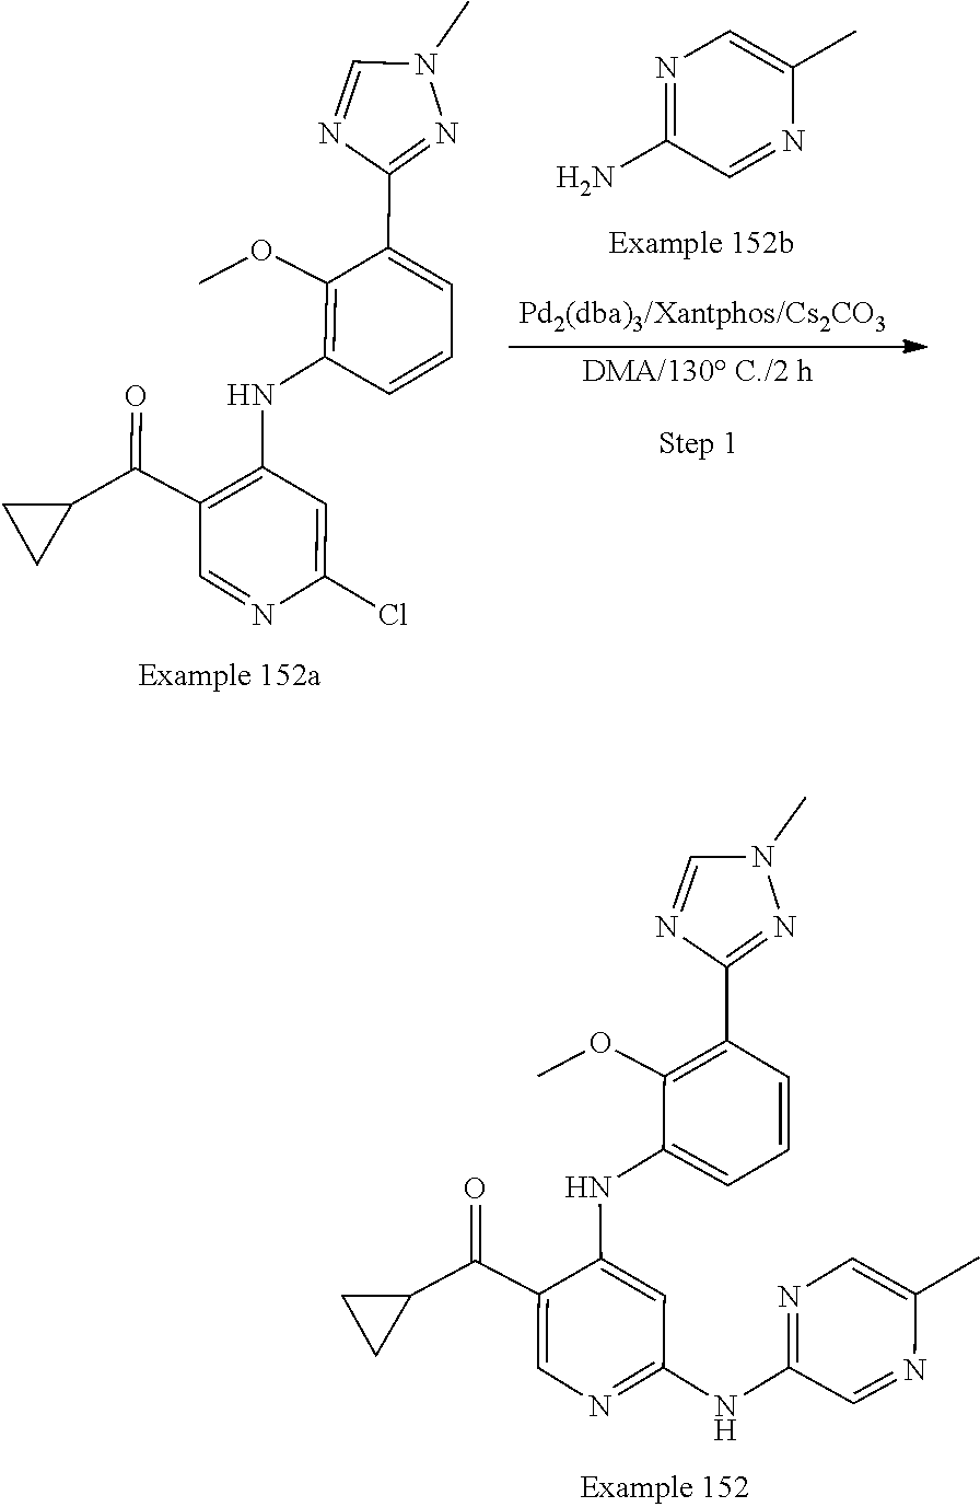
N1=C(N)C=NC(C)=C1.C1=NC(C2=CC=CC(NC3=C(C(C4CC4)=O)C=NC(Cl)=C3)=C2OC)=NN1C.CN1C=NC(C2=C(OC)C(NC3=CC(NC4=NC=C(C)N=C4)=NC=C3C(C3CC3)=O)=CC=C2)=N1
